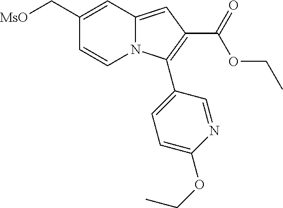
C1(C[MsO])=CC2=CC(C(OCC)=O)=C(C3=CC=C(OCC)N=C3)N2C=C1
